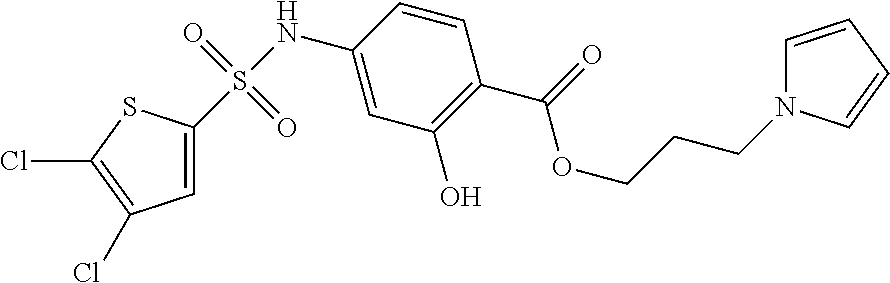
C1(NS(=O)(=O)C2=CC(Cl)=C(Cl)S2)=CC(O)=C(C(OCCCN2C=CC=C2)=O)C=C1
